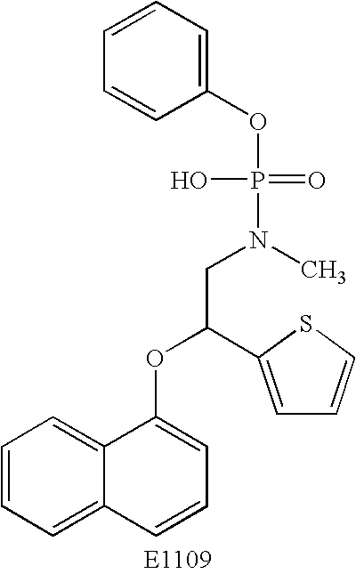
C1=CC=C2C(=C1)C(OC(CN(P(=O)(OC1=CC=CC=C1)O)C)C1=CC=CS1)=CC=C2
